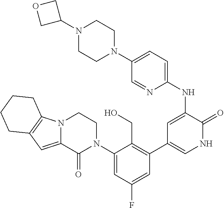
N1(C2COC2)CCN(C2=CC=C(NC3=CC(C4=C(CO)C(N5CCN6C(=CC7=C6CCCC7)C5=O)=CC(F)=C4)=CNC3=O)N=C2)CC1
